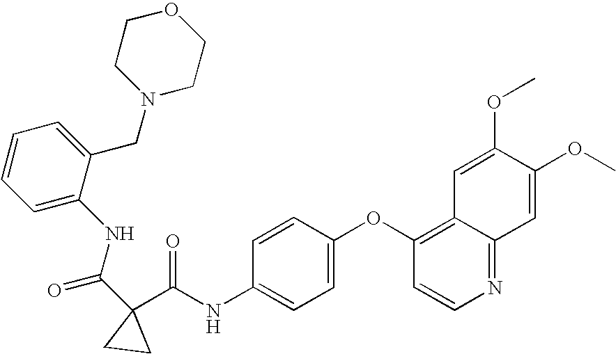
N1=C2C(=C(OC3=CC=C(NC(=O)C4(C(NC5=CC=CC=C5CN5CCOCC5)=O)CC4)C=C3)C=C1)C=C(OC)C(OC)=C2
